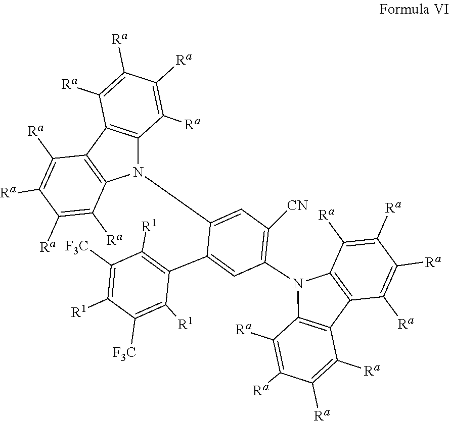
N1(C2=CC([CN])=C(N3C4=C(C5=C3C([Ra])=C([Ra])C([Ra])=C5[Ra])C([Ra])=C([Ra])C([Ra])=C4[Ra])C=C2C2=C([R1])C([F3C])=C([R1])C([F3C])=C2[R1])C2=C(C3=C1C([Ra])=C([Ra])C([Ra])=C3[Ra])C([Ra])=C([Ra])C([Ra])=C2[Ra]
